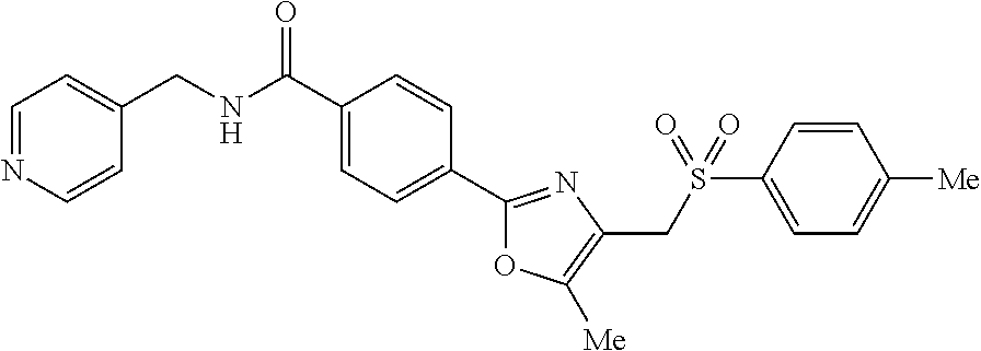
C1(C(=O)NCC2=CC=NC=C2)=CC=C(C2=NC(CS(C3=CC=C([Me])C=C3)(=O)=O)=C([Me])O2)C=C1
